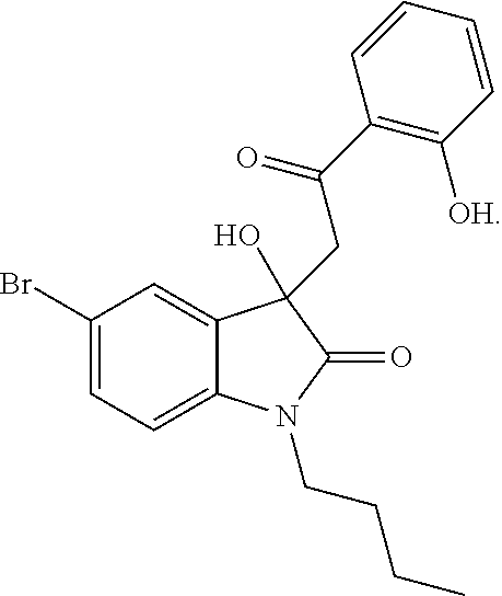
C1(Br)=CC=C2C(=C1)C(CC(C1=C([OH])C=CC=C1)=O)(O)C(=O)N2CCCC
